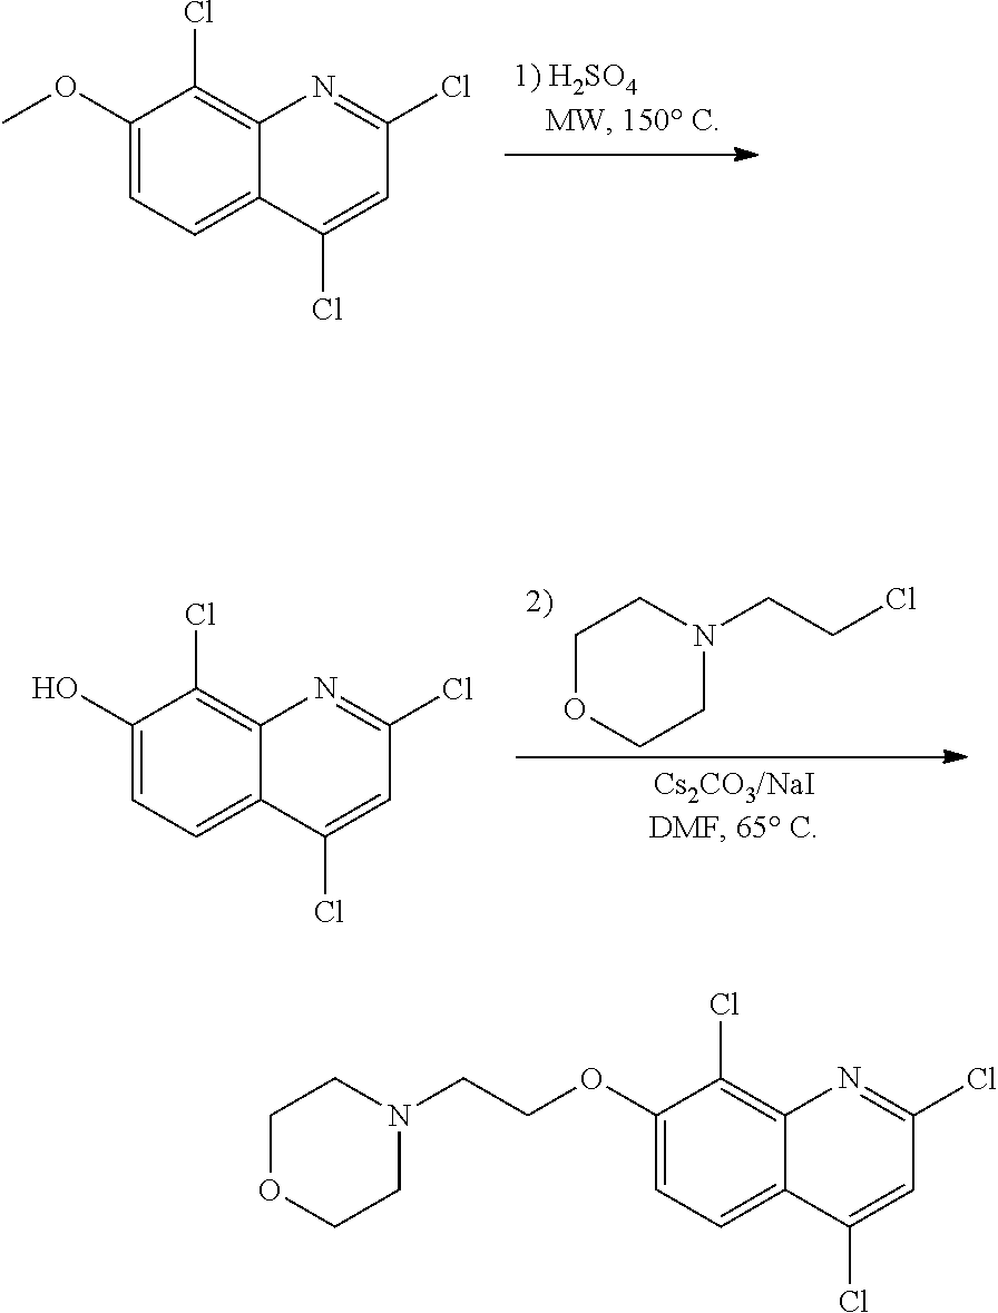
C1(OC)=CC=C2C(=C1Cl)N=C(Cl)C=C2Cl.C1(O)=CC=C2C(=C1Cl)N=C(Cl)C=C2Cl.C1OCCN(CCCl)C1.C1OCCN(CCOC2=CC=C3C(=C2Cl)N=C(Cl)C=C3Cl)C1
